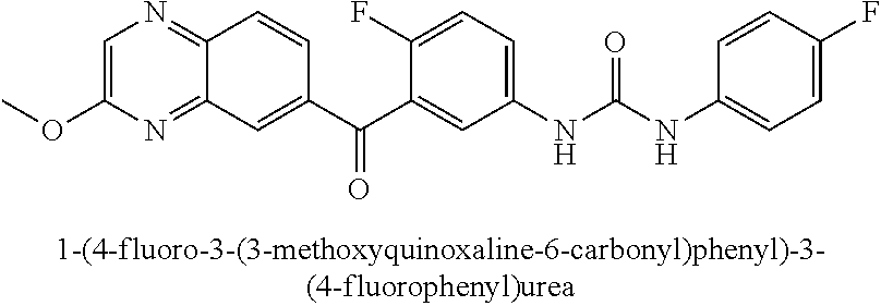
O(C)C1=CN=C2C(=N1)C=C(C(C1=CC(NC(NC3=CC=C(F)C=C3)=O)=CC=C1F)=O)C=C2
